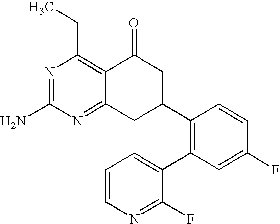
C1(C2CC(=O)C3=C(CC)N=C(N)N=C3C2)=C(C2=CC=CN=C2F)C=C(F)C=C1
